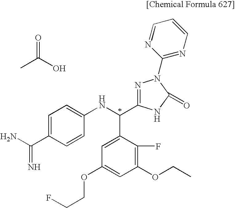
C1=C(C(N)=N)C=CC(NC(C2=CC(OCCF)=CC(OCC)=C2F)C2=NN(C3=NC=CC=N3)C(=O)N2)=C1.O=C(O)C
